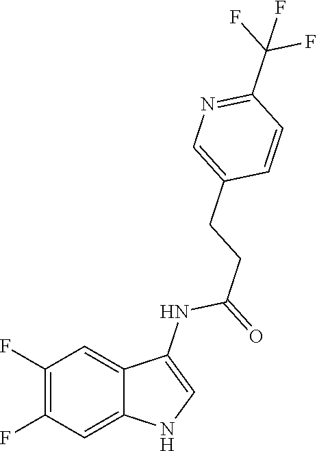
C1(F)=C(F)C=C2C(=C1)C(NC(=O)CCC1=CN=C(C(F)(F)F)C=C1)=CN2
